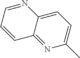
C1=NC2=CC=C(C)N=C2C=C1
